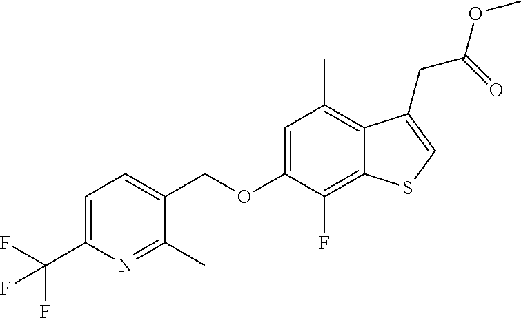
C(OC1=CC(C)=C2C(=C1F)SC=C2CC(OC)=O)C1=CC=C(C(F)(F)F)N=C1C
